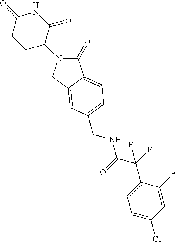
C1(=O)N(C2C(=O)NC(=O)CC2)CC2=CC(CNC(=O)C(C3=CC=C(Cl)C=C3F)(F)F)=CC=C12
